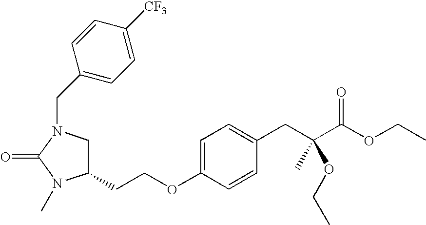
C1(CCOC2=CC=C(CC(C(OCC)=O)(C)OCC)C=C2)CN(CC2=CC=C([CF3])C=C2)C(=O)N1C
